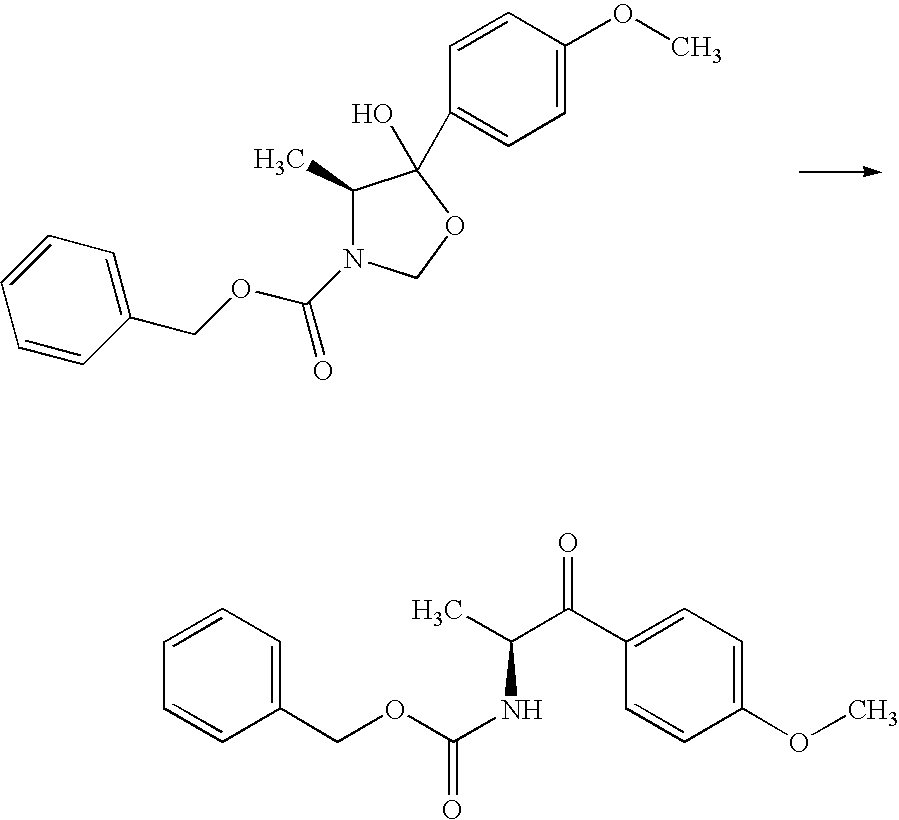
C1(C)C(C2=CC=C(OC)C=C2)(O)OCN1C(OCC1=CC=CC=C1)=O.C1=CC=C(COC(NC(C(C2=CC=C(OC)C=C2)=O)C)=O)C=C1
